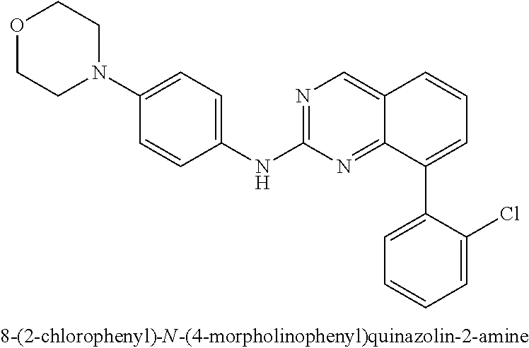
O1CCN(C2=CC=C(NC3=NC=C4C(=N3)C(C3=CC=CC=C3Cl)=CC=C4)C=C2)CC1
